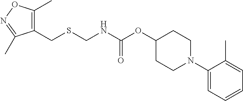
C1(CSCNC(OC2CCN(C3=CC=CC=C3C)CC2)=O)=C(C)ON=C1C
